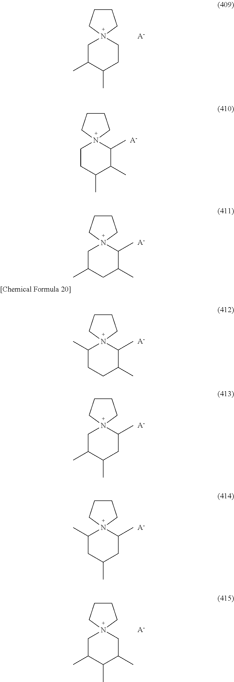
C1CCN2(C1)CC(C)C(C)CC2.[A-].C1CCN2(C1)CCC(C)C(C)C2C.[A-].C1CCN2(C1)CC(C)CC(C)C2C.[A-].C1CCN2(C1)C(C)CCC(C)C2C.[A-].C1CCN2(C1)CC(C)C(C)CC2C.[A-].C1CCN2(C1)C(C)CC(C)CC2C.[A-].C1CCN2(C1)CC(C)C(C)C(C)C2.[A-]
